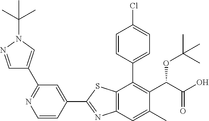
C1=CC(C2=C(C(OC(C)(C)C)C(=O)O)C(C)=CC3=C2SC(C2=CC(C4=CN(C(C)(C)C)N=C4)=NC=C2)=N3)=CC=C1Cl
